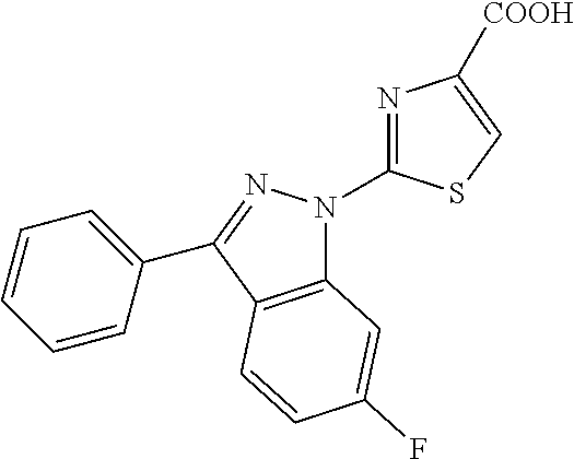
C12=C(C(C3=CC=CC=C3)=NN1C1=NC([COOH])=CS1)C=CC(F)=C2
